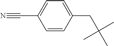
C1=CC(CC(C)(C)C)=CC=C1C#N
